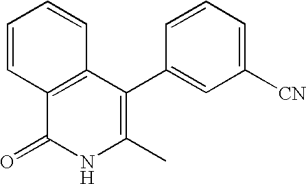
C12=C(C(C3=CC([CN])=CC=C3)=C(C)NC1=O)C=CC=C2
